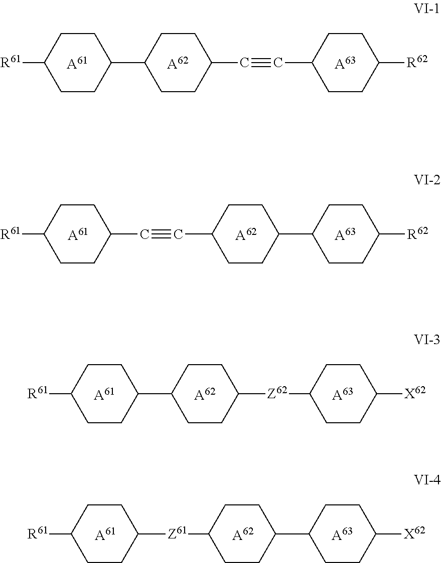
C1CC(C2CCC(C#CC3CCC([R62])CC3)CC2)CCC1[R61].[A63].[A62].[A61].C1CC(C2CCC([Z62]C3CCC([X62])CC3)CC2)CCC1[R61].[A63].[A62].[A61].[A62].C1CC(C#CC2CCC(C3CCC([R62])CC3)CC2)CCC1[R61].[A61].[A63].[A62].C1CC([Z61]C2CCC(C3CCC([X62])CC3)CC2)CCC1[R61].[A61].[A63]
